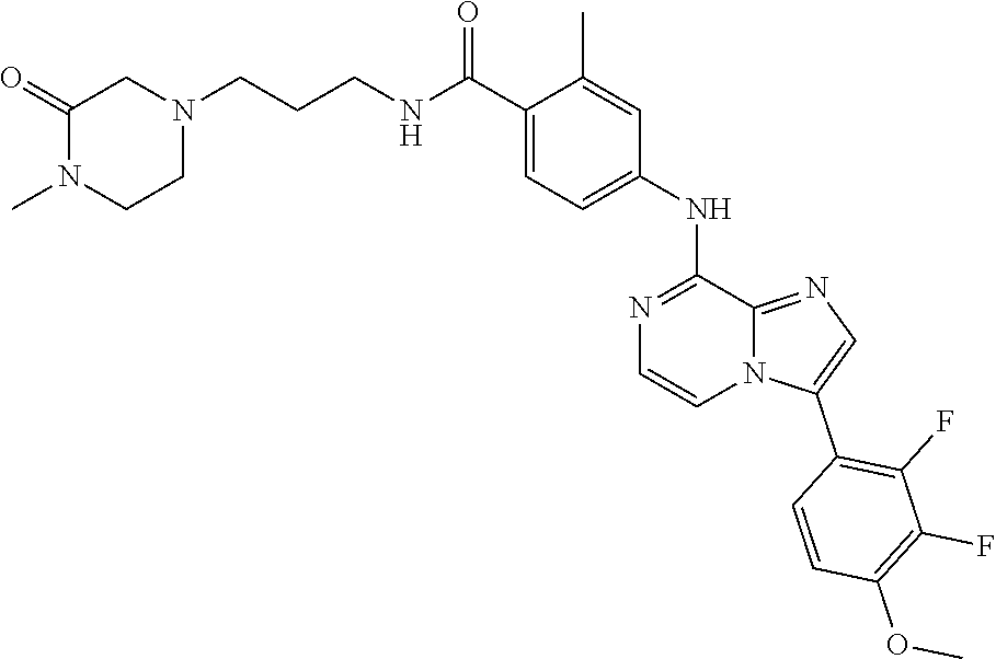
C1(C)=CC(NC2=NC=CN3C2=NC=C3C2=C(F)C(F)=C(OC)C=C2)=CC=C1C(NCCCN1CC(=O)N(C)CC1)=O
